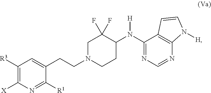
C1([R3])=C([X])N=C([R1])C(CCN2CCC(N(C3=NC=NC4=C3C=CN4[H])[H])C(F)(F)C2)=C1
